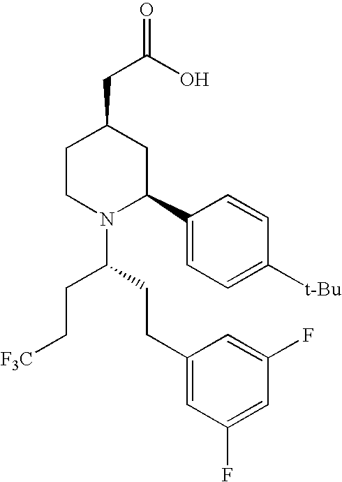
C1CN(C(CCC2=CC(F)=CC(F)=C2)CC[F3C])C(C2=CC=C([t-Bu])C=C2)CC1CC(=O)O
